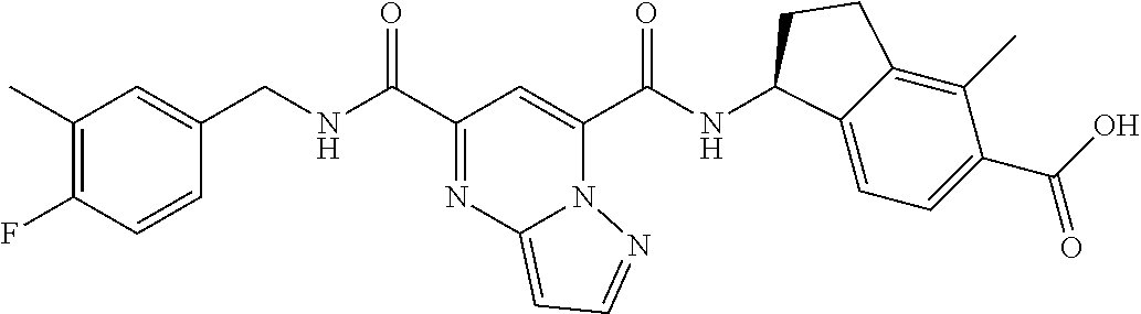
C1(C)=C(F)C=CC(CNC(C2=NC3=CC=NN3C(C(NC3C4=CC=C(C(O)=O)C(C)=C4CC3)=O)=C2)=O)=C1
